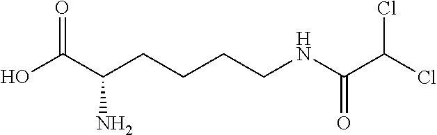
O=C(NCCCCC(C(O)=O)N)C(Cl)Cl
